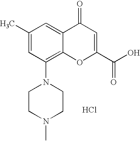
Cl.C1(N2CCN(C)CC2)=C2C(=CC(C)=C1)C(=O)C=C(C(O)=O)O2
